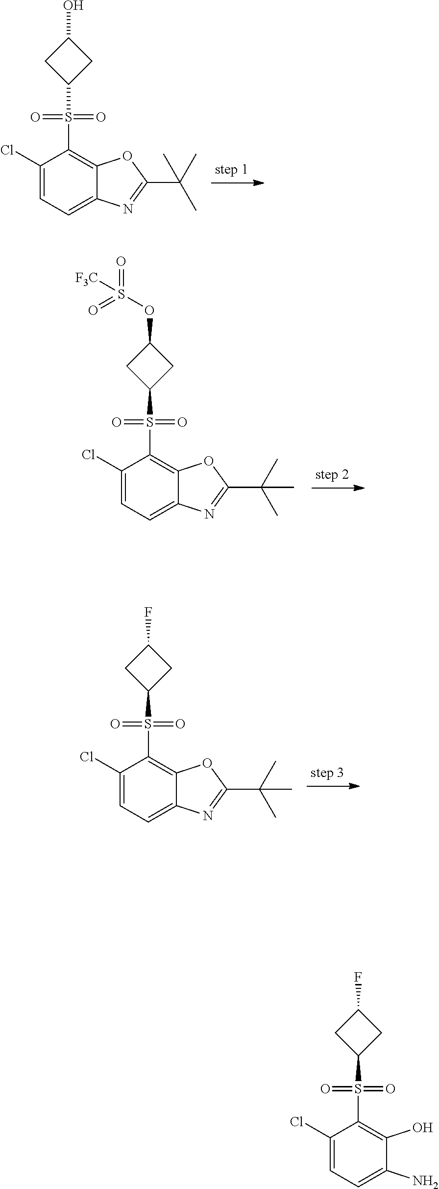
C1(S(C2CC(O)C2)(=O)=O)=C2C(=CC=C1Cl)N=C(C(C)(C)C)O2.C1(S(C2CC(OS(=O)(=O)[F3C])C2)(=O)=O)=C2C(=CC=C1Cl)N=C(C(C)(C)C)O2.C1(S(C2CC(F)C2)(=O)=O)=C2C(=CC=C1Cl)N=C(C(C)(C)C)O2.C1(S(C2CC(F)C2)(=O)=O)=C(O)C(N)=CC=C1Cl
